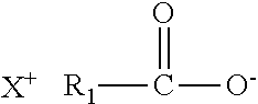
[R1]C(=O)[O-].[X+]
